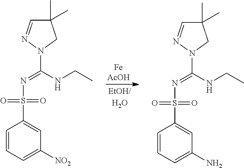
N1(C(NCC)=NS(C2=CC([NO2])=CC=C2)(=O)=O)CC(C)(C)C=N1.N1(C(NCC)=NS(C2=CC(N)=CC=C2)(=O)=O)CC(C)(C)C=N1
